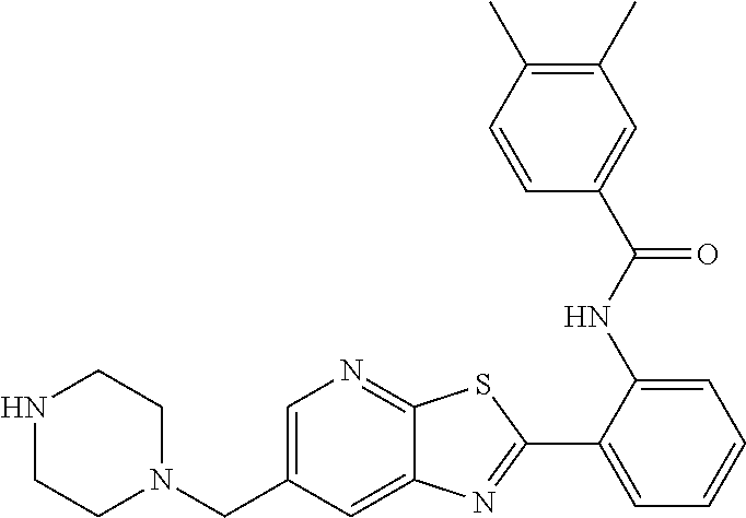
C1(NC(=O)C2=CC(C)=C(C)C=C2)=CC=CC=C1C1=NC2=CC(CN3CCNCC3)=CN=C2S1
